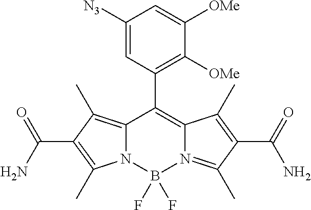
C12=C(C)C(C(N)=O)=C(C)N1B(F)(F)N1=C(C)C(C(=O)N)=C(C)C1=C2C1=C([OMe])C([OMe])=CC([N3])=C1
